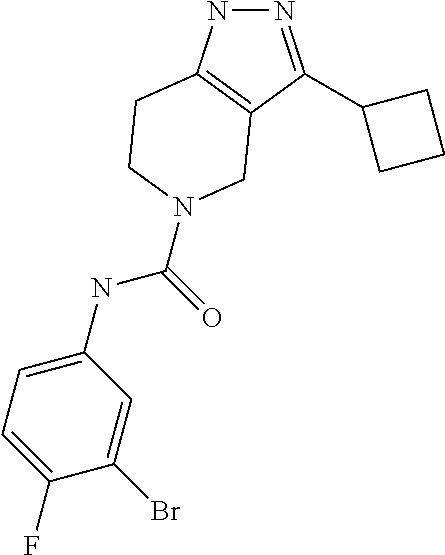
N1=C(C2CCC2)C2=C(N1)CCN(C(NC1=CC=C(F)C(Br)=C1)=O)C2
